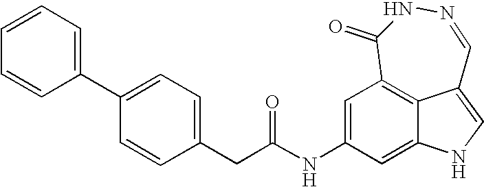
C1=C(NC(=O)CC2=CC=C(C3=CC=CC=C3)C=C2)C=C2NC=C3C2=C1C(=O)NN=C3
